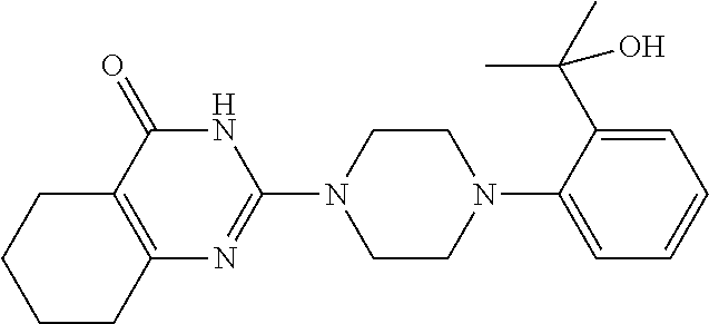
C12=C(C(=O)NC(N3CCN(C4=CC=CC=C4C(C)(C)O)CC3)=N1)CCCC2
